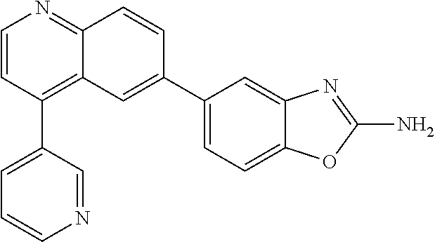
C1(C2=CC3=C(C4=CC=CN=C4)C=CN=C3C=C2)=CC=C2C(=C1)N=C(N)O2
